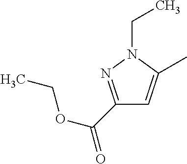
C1(C(=O)OCC)=NN(CC)C(C)=C1
